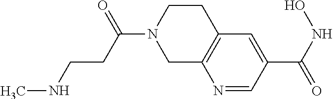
N1=CC(C(NO)=O)=CC2=C1CN(C(CCNC)=O)CC2
